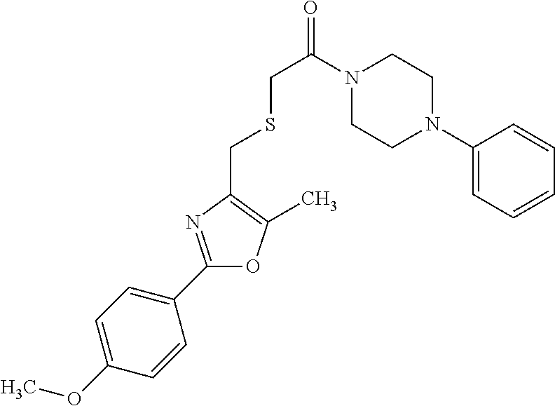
O1C(C2=CC=C(OC)C=C2)=NC(CSCC(=O)N2CCN(C3=CC=CC=C3)CC2)=C1C
